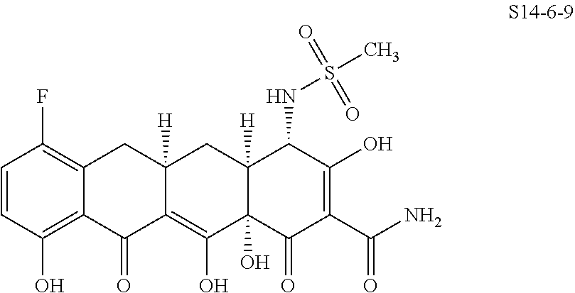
C1=CC(O)=C2C(=C1F)CC1([H])C(=C(O)C3(O)C([H])(C1)C(NS(=O)(=O)C)C(O)=C(C(N)=O)C3=O)C2=O
